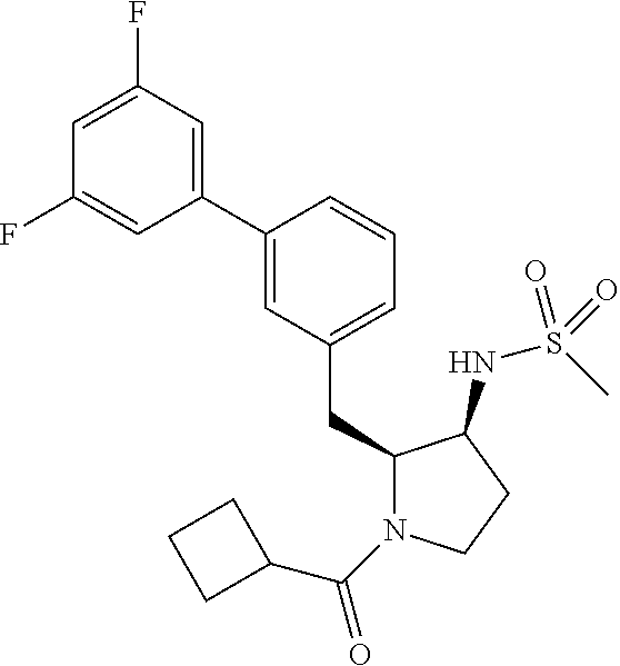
C1(C2=CC(F)=CC(F)=C2)=CC(CC2N(C(C3CCC3)=O)CCC2NS(C)(=O)=O)=CC=C1
